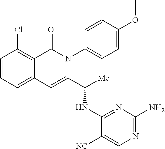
C1(Cl)=C2C(=CC=C1)C=C(C([Me])NC1=NC(N)=NC=C1[NC])N(C1=CC=C(OC)C=C1)C2=O
